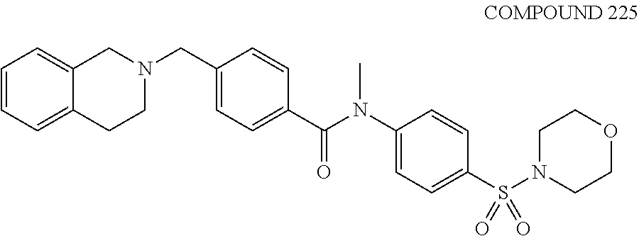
C12=CC=CC=C1CN(CC1=CC=C(C(N(C3=CC=C(S(N4CCOCC4)(=O)=O)C=C3)C)=O)C=C1)CC2
